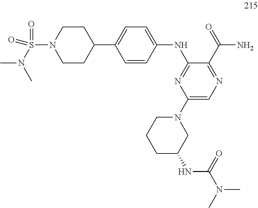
N(C1=NC(N2CCCC(NC(N(C)C)=O)C2)=CN=C1C(=O)N)C1=CC=C(C2CCN(S(N(C)C)(=O)=O)CC2)C=C1
